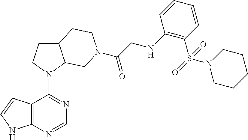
C12=C(N=CN=C1N1C3C(CC1)CCN(C(CNC1=C(S(=O)(N4CCCCC4)=O)C=CC=C1)=O)C3)NC=C2
